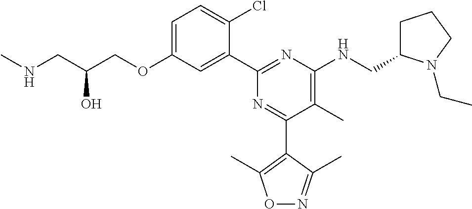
C1=C(OCC(CNC)O)C=C(C2=NC(NCC3CCCN3CC)=C(C)C(C3=C(C)ON=C3C)=N2)C(Cl)=C1
